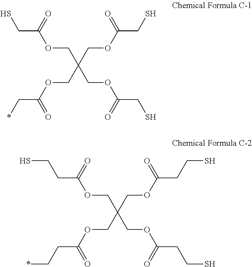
SCC(OCC(COC(CS)=O)(COC(C*)=O)COC(CS)=O)=O.C(CC(OCC(COC(CCS)=O)(COC(CC*)=O)COC(CCS)=O)=O)S
